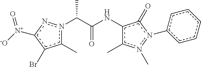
c1(C)n(C(C(Nc2c(C)n(C)n(-c3ccccc3)c2=O)=O)C)nc([N+]([-O])=O)c1Br
